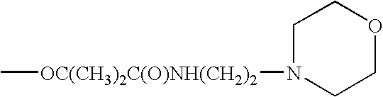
C[OC(CH3)2C(O)NH(CH2)2]N1CCOCC1
